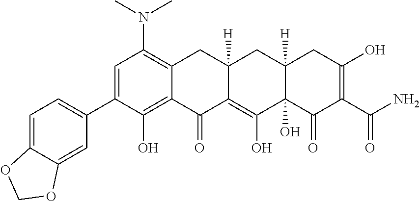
C1=C(C2=CC=C3C(=C2)OCO3)C(O)=C2C(=C1N(C)C)CC1([H])C(=C(O)C3(O)C([H])(C1)CC(O)=C(C(N)=O)C3=O)C2=O
